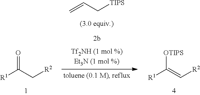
C=CC[TIPS].[R1]C(C[R2])=O.[R1]C(=C[R2])[OTIPS]
